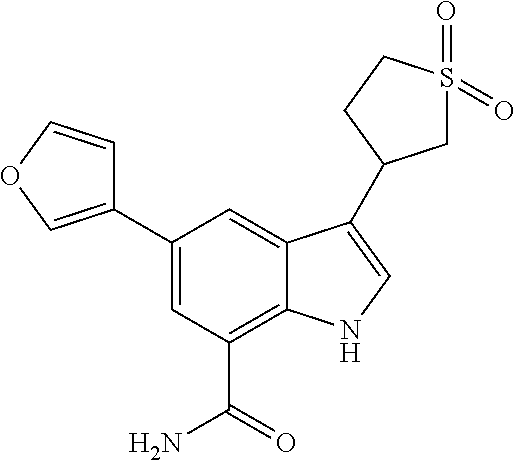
C1(C2=COC=C2)=CC(C(N)=O)=C2C(=C1)C(C1CS(=O)(=O)CC1)=CN2
